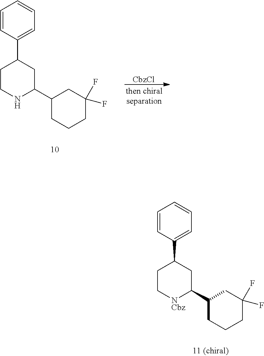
C1=CC(C2CC[NCbz]C(C3CCCC(F)(F)C3)C2)=CC=C1.C1=CC(C2CCNC(C3CCCC(F)(F)C3)C2)=CC=C1.[CbzCl]
